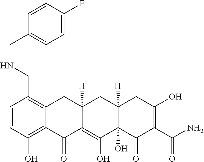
C1=CC(O)=C2C(=C1CNCC1=CC=C(F)C=C1)CC1([H])C(=C(O)C3(O)C([H])(C1)CC(O)=C(C(N)=O)C3=O)C2=O
